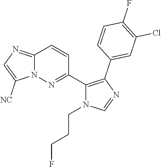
C12=NC=C([NC])N1N=C(C1=C(C3=CC(Cl)=C(F)C=C3)N=CN1CCCF)C=C2
